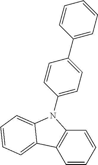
C1=CC=CC2=C1C1=CC=CC=C1N2C1=CC=C(C2=CC=CC=C2)C=C1
